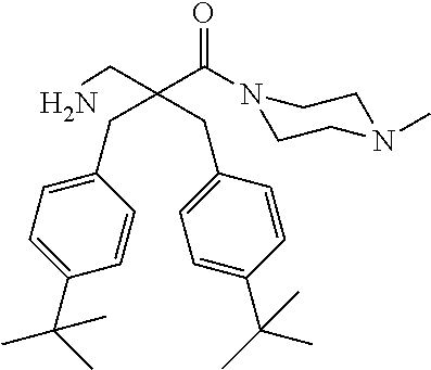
C(C(CN)(CC1=CC=C(C(C)(C)C)C=C1)CC1=CC=C(C(C)(C)C)C=C1)(=O)N1CCN(C)CC1
